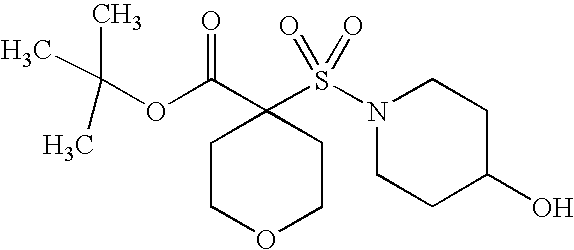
C1COCCC1(C(=O)OC(C)(C)C)S(N1CCC(O)CC1)(=O)=O
